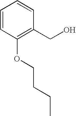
C1=CC(OCCCC)=C(CO)C=C1
